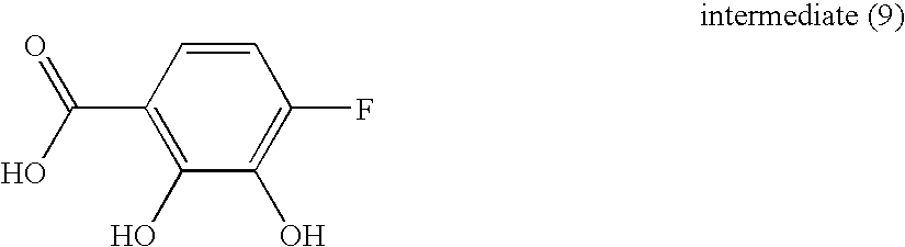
C1=CC(C(O)=O)=C(O)C(O)=C1F
